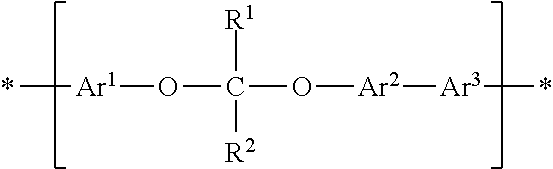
C[Ar1]OC(O[Ar2][Ar3]C)([R1])[R2]
